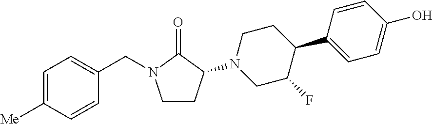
C1CC(N2CC(F)C(C3=CC=C(O)C=C3)CC2)C(=O)N1CC1=CC=C([Me])C=C1
